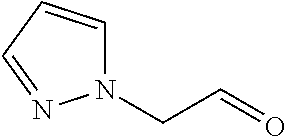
C(N1C=CC=N1)C=O
